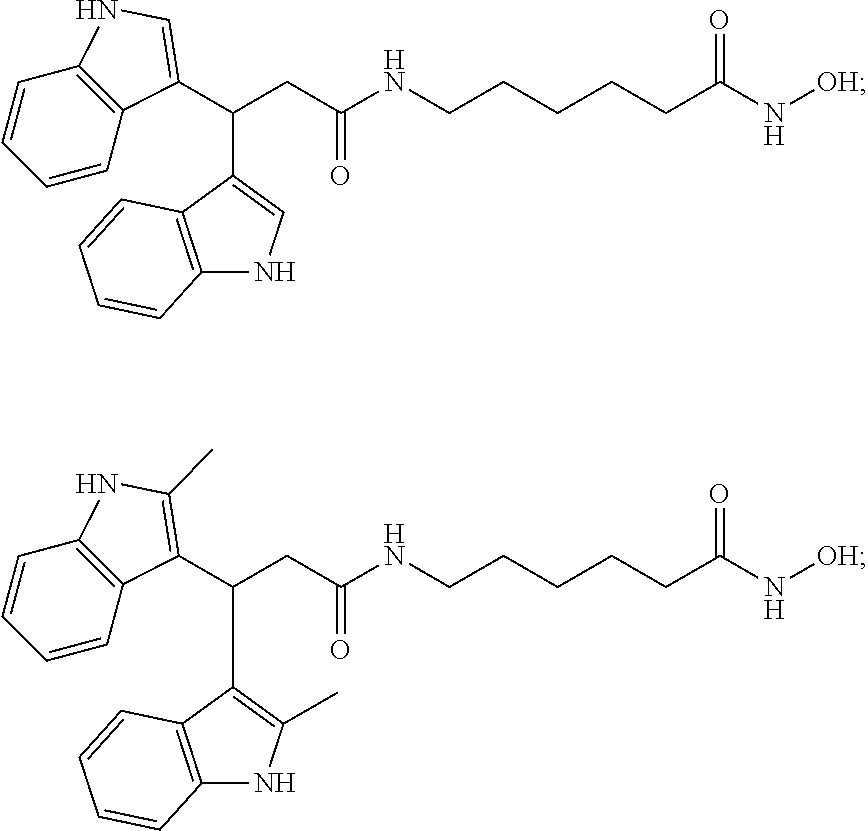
C12=C(C(C(C3=CNC4=C3C=CC=C4)CC(NCCCCCC(N[OH])=O)=O)=CN1)C=CC=C2.C12=C(C(C(C3=C(C)NC4=C3C=CC=C4)CC(NCCCCCC(N[OH])=O)=O)=C(C)N1)C=CC=C2
